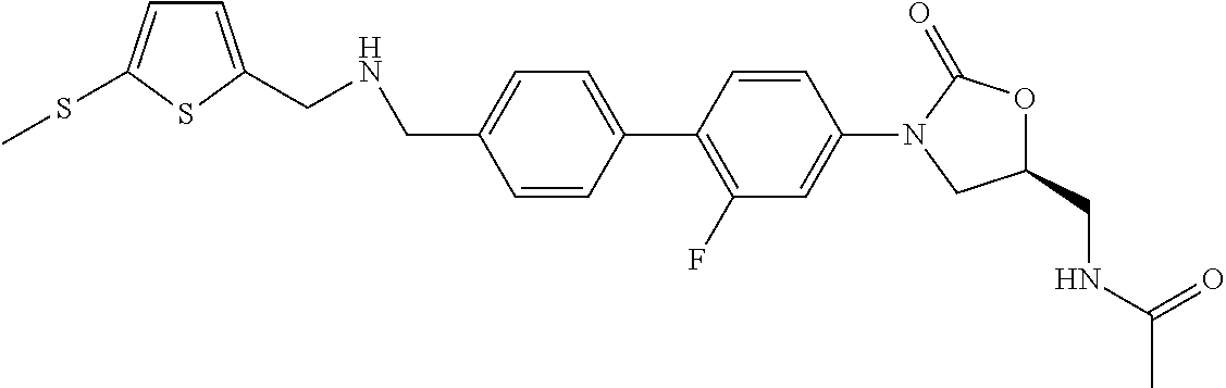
C1=CC(C2=C(F)C=C(N3CC(CNC(=O)C)OC3=O)C=C2)=CC=C1CNCC1=CC=C(SC)S1
